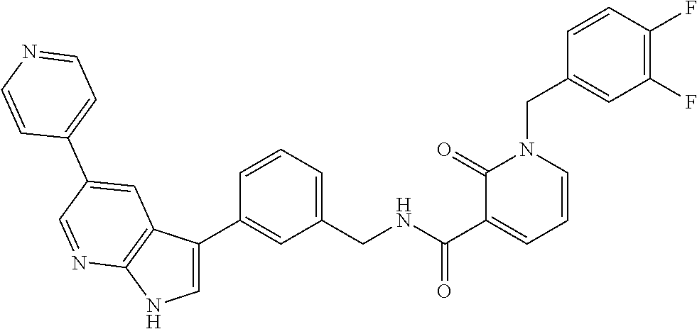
C(NC(C1=CC=CN(CC2=CC(F)=C(F)C=C2)C1=O)=O)C1=CC=CC(C2=CNC3=C2C=C(C2=CC=NC=C2)C=N3)=C1
